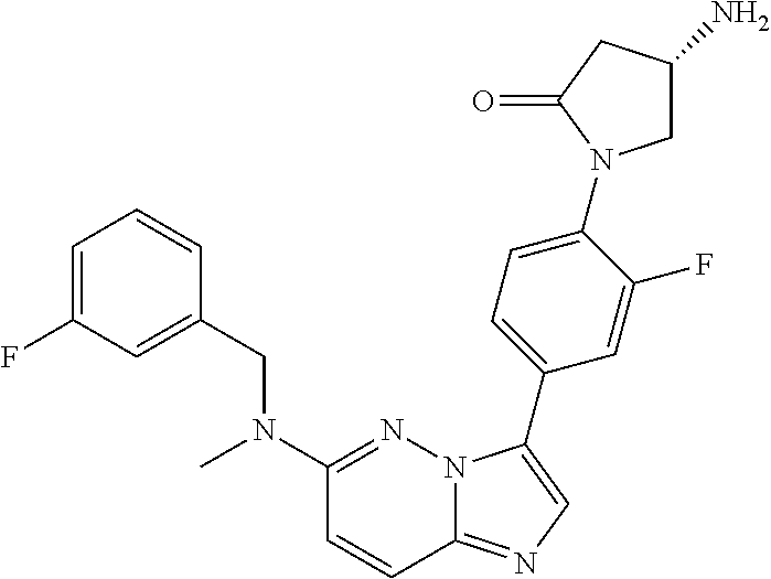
C1=C(F)C=C(CN(C2=NN3C(=NC=C3C3=CC=C(N4CC(N)CC4=O)C(F)=C3)C=C2)C)C=C1
